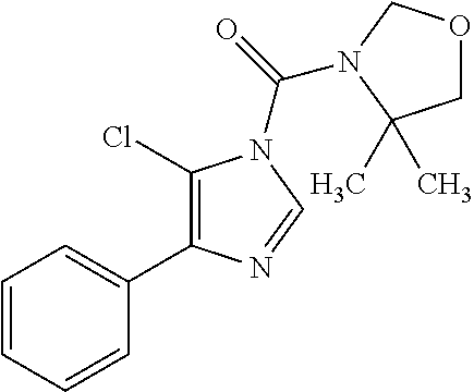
C1=CC=CC(C2=C(Cl)N(C(=O)N3COCC3(C)C)C=N2)=C1
